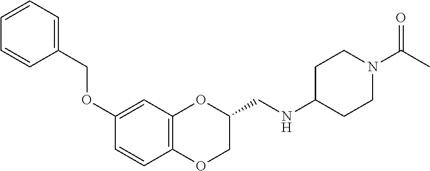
C1(OCC2=CC=CC=C2)=CC2=C(C=C1)OCC(CNC1CCN(C(C)=O)CC1)O2
